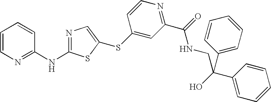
C1=CN=C(NC2=NC=C(SC3=CC(C(=O)NCC(C4=CC=CC=C4)(C4=CC=CC=C4)O)=NC=C3)S2)C=C1
